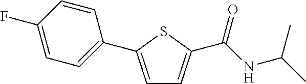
C1=C(C2=CC=C(F)C=C2)SC(C(NC(C)C)=O)=C1
